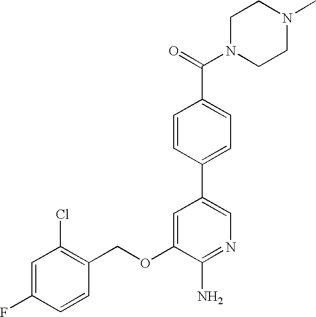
C1=C(F)C=CC(COC2=CC(C3=CC=C(C(=O)N4CCN(C)CC4)C=C3)=CN=C2N)=C1Cl
